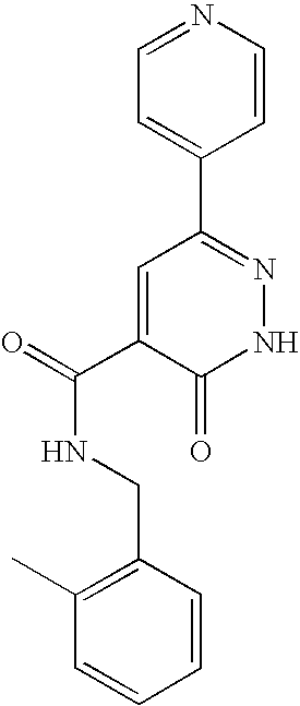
C1=CC=CC(CNC(=O)C2=CC(C3=CC=NC=C3)=NNC2=O)=C1C
